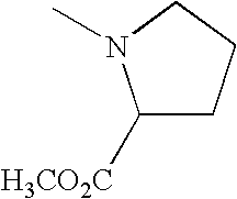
C1N(C)C([H3CO2C])CC1
